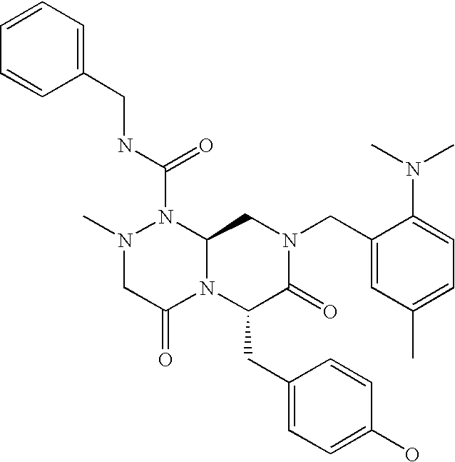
N1(C)CC(=O)N2C(N1C(NCC1=CC=CC=C1)=O)CN(CC1=CC(C)=CC=C1N(C)C)C(=O)C2CC1=CC=C(O)C=C1
